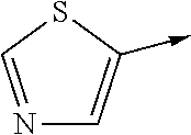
N1=CSC(->C)=C1
